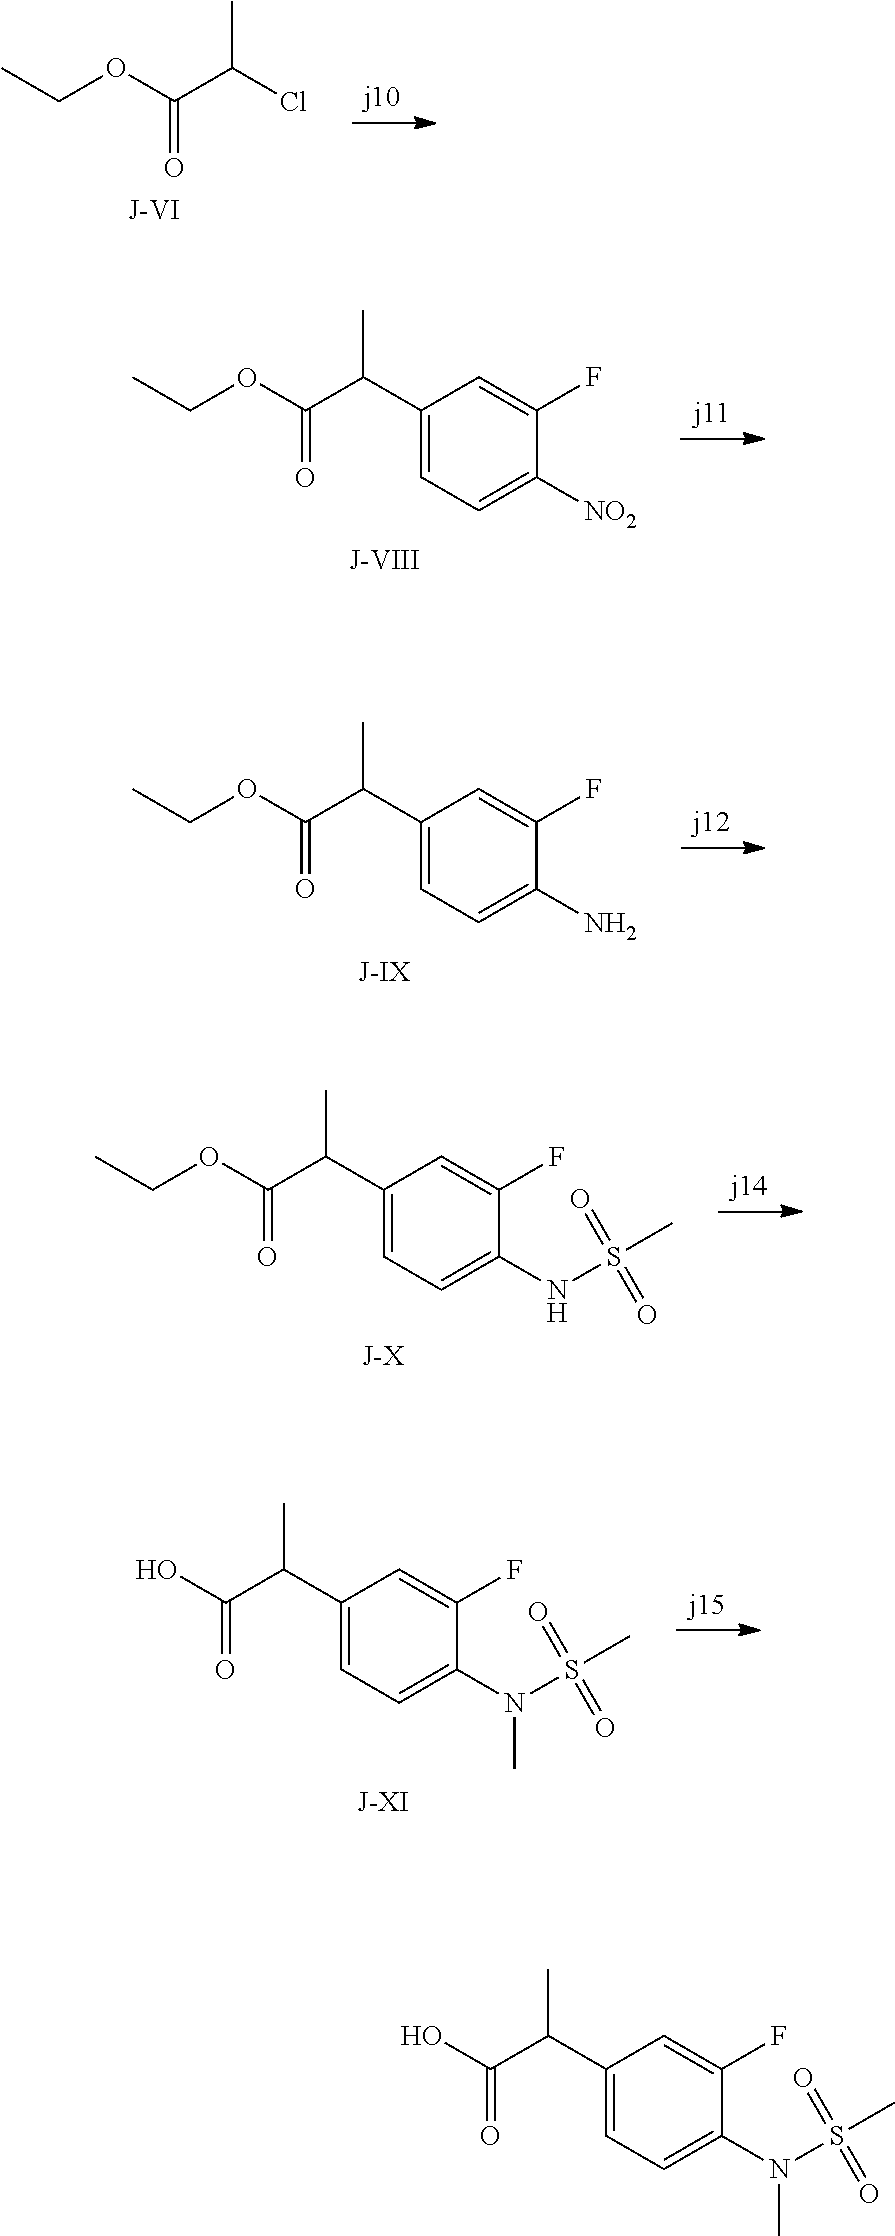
CCOC(C(Cl)C)=O.CCOC(=O)C(C1=CC=C(N)C(F)=C1)C.CCOC(=O)C(C1=CC=C(NS(C)(=O)=O)C(F)=C1)C.OC(=O)C(C1=CC=C(N(S(C)(=O)=O)C)C(F)=C1)C.CCOC(C(C1=CC=C([NO2])C(F)=C1)C)=O.OC(=O)C(C1=CC=C(N(S(C)(=O)=O)C)C(F)=C1)C
